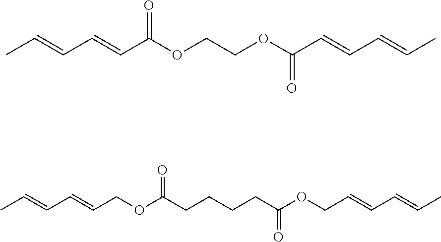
CC=CC=CC(OCCOC(C=CC=CC)=O)=O.CC=CC=CCOC(CCCCC(OCC=CC=CC)=O)=O
